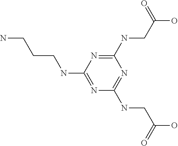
N1=C(NCC(O)=O)N=C(NCC(O)=O)N=C1NCCCN
